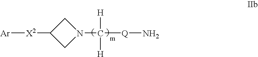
[Ar][X2]C1CN(C([Q]N)([H])[H])C1
